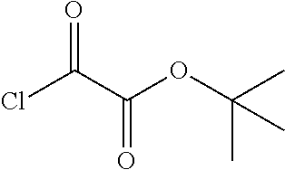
O=C(C(OC(C)(C)C)=O)Cl
